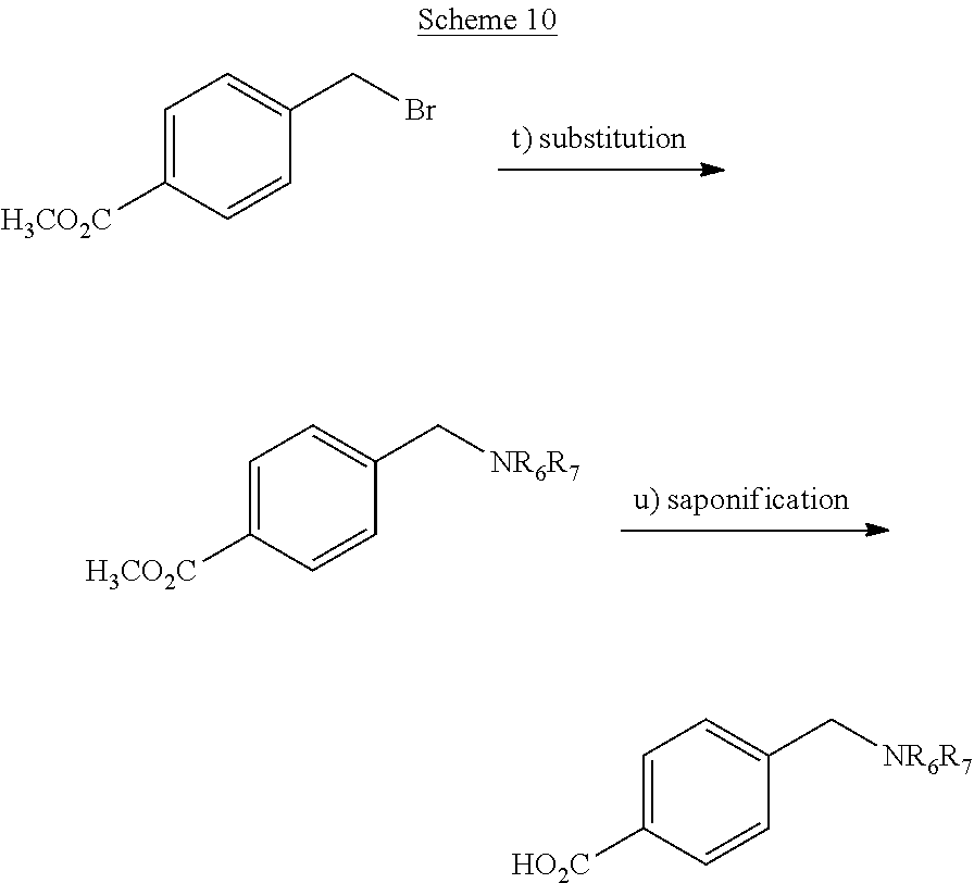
C1=C([H3CO2C])C=CC(CBr)=C1.C1=C([H3CO2C])C=CC(C[NR6R7])=C1.C1=C([HO2C])C=CC(C[NR6R7])=C1
